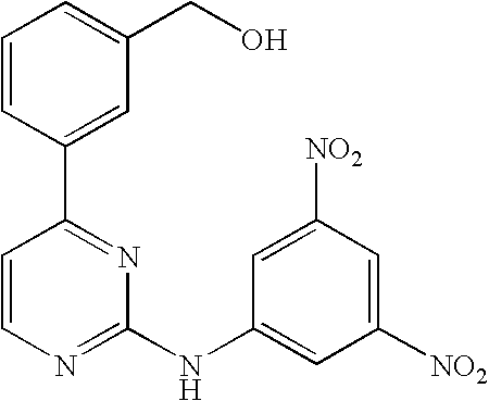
C1=CC(C2=NC(NC3=CC([NO2])=CC([NO2])=C3)=NC=C2)=CC(CO)=C1
